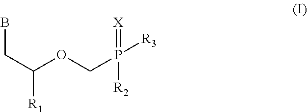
BCC(OCP(=[X])([R2])[R3])[R1]
